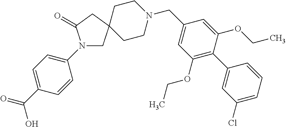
N1(C2=CC=C(C(=O)O)C=C2)CC2(CC1=O)CCN(CC1=CC(OCC)=C(C3=CC(Cl)=CC=C3)C(OCC)=C1)CC2
